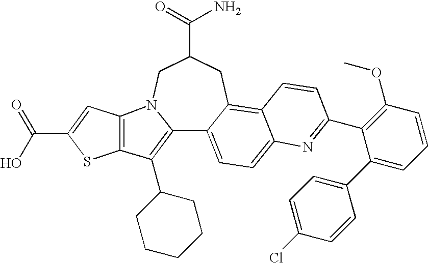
C12=C(C3CCCCC3)C3=C(N1CC(C(=O)N)CC1=C4C(=CC=C21)N=C(C1=C(OC)C=CC=C1C1=CC=C(Cl)C=C1)C=C4)C=C(C(=O)O)S3
